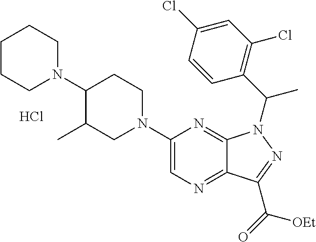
C1(N2CCC(N3CCCCC3)C(C)C2)=CN=C2C(=N1)N(C(C1=C(Cl)C=C(Cl)C=C1)C)N=C2C(=O)[OEt].Cl
